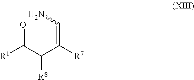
O=C(C(C(=CN)[R7])[R8])[R1]
